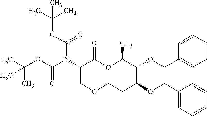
C1(N(C(OC(C)(C)C)=O)C(OC(C)(C)C)=O)COCCC(OCC2=CC=CC=C2)C(OCC2=CC=CC=C2)C(C)OC1=O
